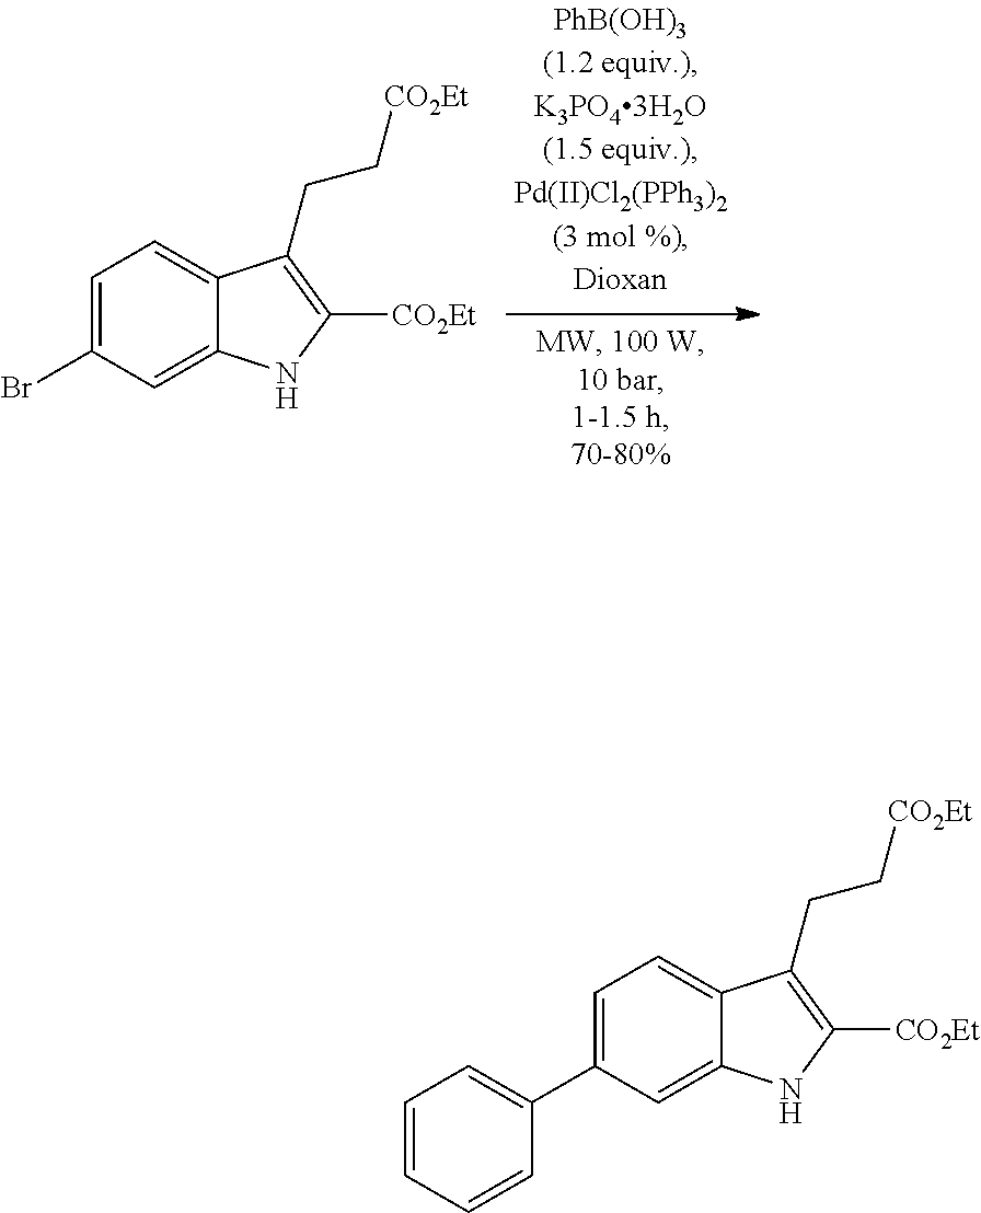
BrC1=CC=C2C(=C1)NC([CO2Et])=C2CC[CO2Et].C1=CC=CC(C2=CC=C3C(=C2)NC([CO2Et])=C3CC[CO2Et])=C1
